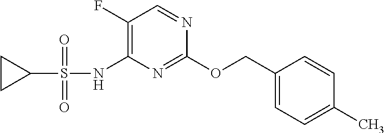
C1(F)=C(NS(C2CC2)(=O)=O)N=C(OCC2=CC=C(C)C=C2)N=C1
